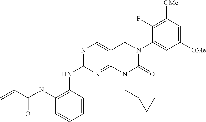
C1(NC2=C(NC(C=C)=O)C=CC=C2)=NC=C2C(=N1)N(CC1CC1)C(=O)N(C1=CC([OMe])=CC([OMe])=C1F)C2
